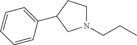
N1(CCC)CCC(C2=CC=CC=C2)C1
